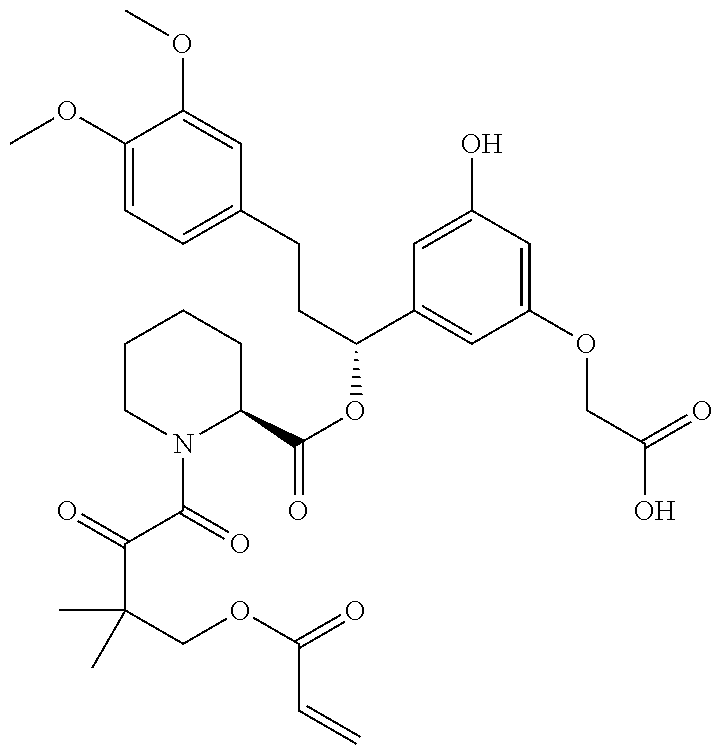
C1(OC)=CC=C(CCC(OC(=O)C2CCCCN2C(=O)C(=O)C(COC(=O)C=C)(C)C)C2=CC(OCC(=O)O)=CC(O)=C2)C=C1OC
